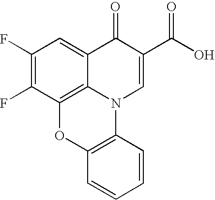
C12=C3C(=CC(F)=C1F)C(=O)C(C(O)=O)=CN3C1=C(O2)C=CC=C1
